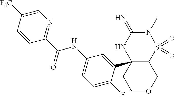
C12C(C3=CC(NC(C4=NC=C([F3C])C=C4)=O)=CC=C3F)(NC(=N)N(C)S1(=O)=O)CCOC2
